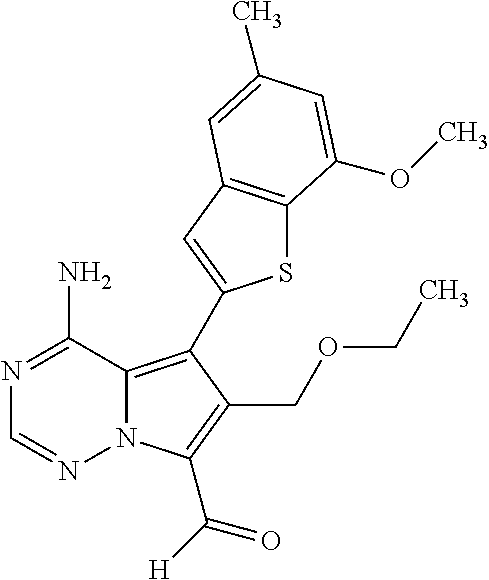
N1=C(N)C2=C(C3=CC4=C(S3)C(OC)=CC(C)=C4)C(COCC)=C(C([H])=O)N2N=C1
